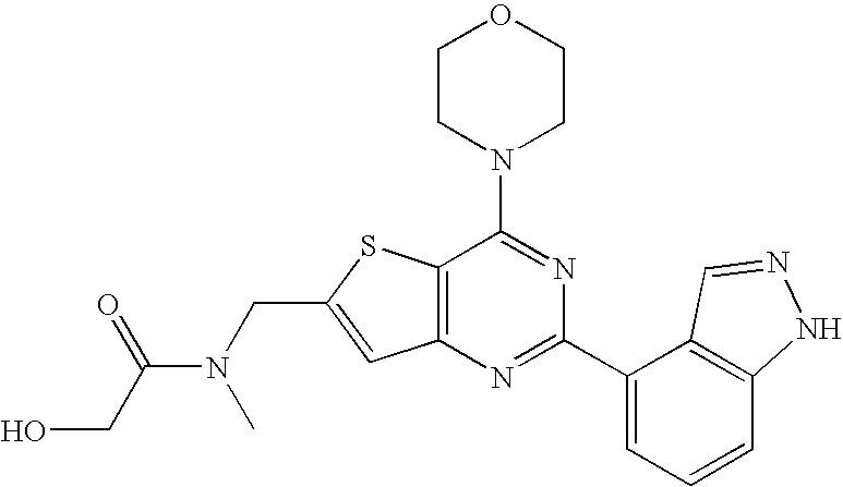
C1CN(C2=NC(C3=CC=CC4=C3C=NN4)=NC3=C2SC(CN(C(CO)=O)C)=C3)CCO1
